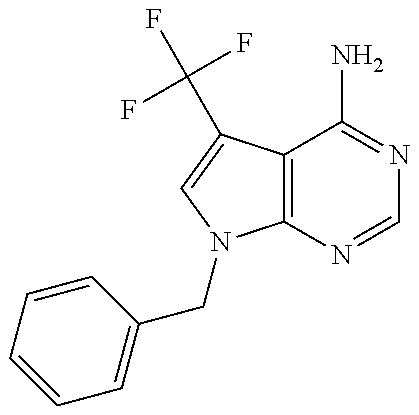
C12=C(C(C(F)(F)F)=CN1CC1=CC=CC=C1)C(N)=NC=N2
